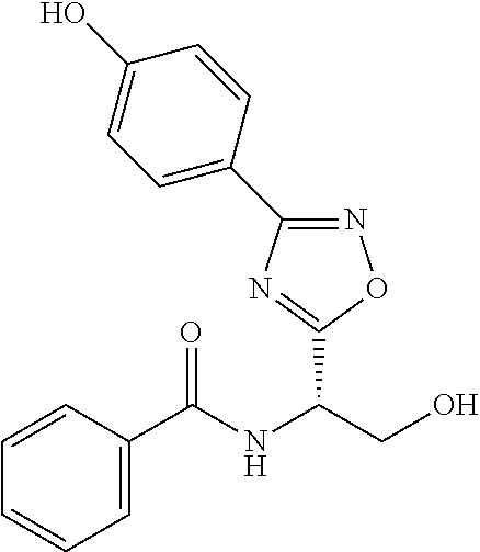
C1=CC(C(NC(CO)C2=NC(C3=CC=C(O)C=C3)=NO2)=O)=CC=C1
